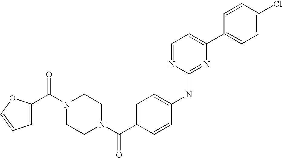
C1=CC(C2=CC=NC(NC3=CC=C(C(N4CCN(C(=O)C5=CC=CO5)CC4)=O)C=C3)=N2)=CC=C1Cl
